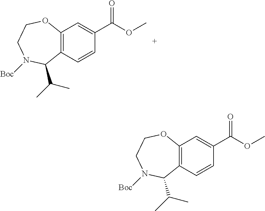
C12=C(C=CC(C(OC)=O)=C1)C(C(C)C)N([Boc])CCO2.C12=C(C=CC(C(OC)=O)=C1)C(C(C)C)N([Boc])CCO2
